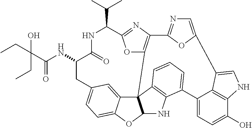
C1(C(C)C)NC(=O)C(NC(C(CC)(O)CC)=O)CC2=CC=C3C(=C2)C24C(O3)NC3=C2C=CC=C3C2=CC=C(O)C3=C2C(=CN3)C2=CN=C(O2)C2=C4OC1=N2
